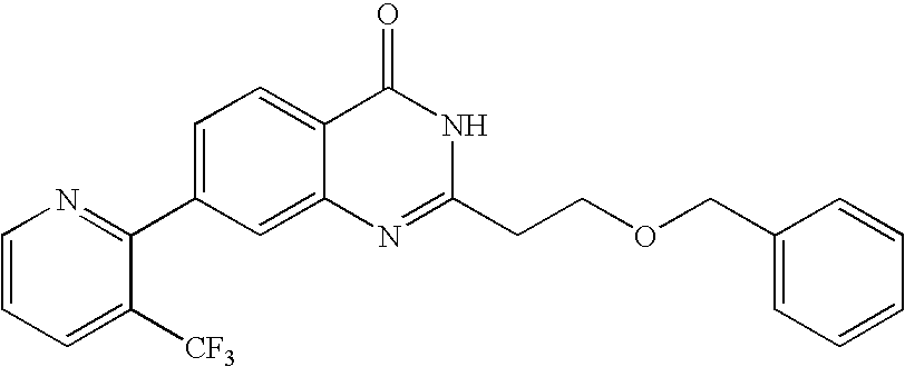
C1=CC=C([CF3])C(C2=CC=C3C(=C2)N=C(CCOCC2=CC=CC=C2)NC3=O)=N1
